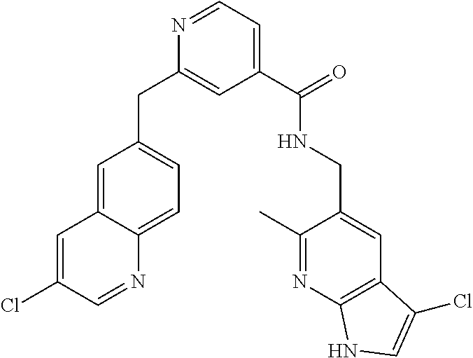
C1(C(=O)NCC2=CC3=C(N=C2C)NC=C3Cl)=CC=NC(CC2=CC=C3C(=C2)C=C(Cl)C=N3)=C1
